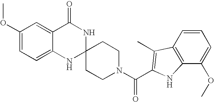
C1(OC)=CC=C2C(=C1)C(=O)NC1(N2)CCN(C(=O)C2=C(C)C3=C(C(OC)=CC=C3)N2)CC1
